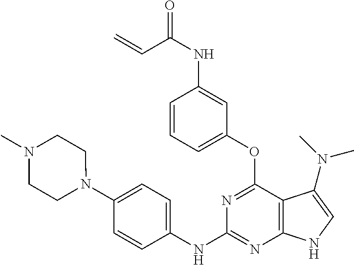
O=C(NC1=CC(OC2=NC(NC3=CC=C(N4CCN(C)CC4)C=C3)=NC3=C2C(N(C)C)=CN3)=CC=C1)C=C
